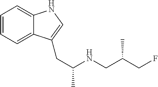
C1=CC=C2C(=C1)NC=C2CC(NCC(CF)C)C
